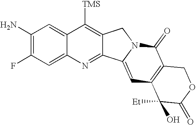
C1(N)=C(F)C=C2C(=C1)C([TMS])=C1C(=N2)C2=CC3=C(C(=O)N2C1)COC(=O)C3([Et])O
